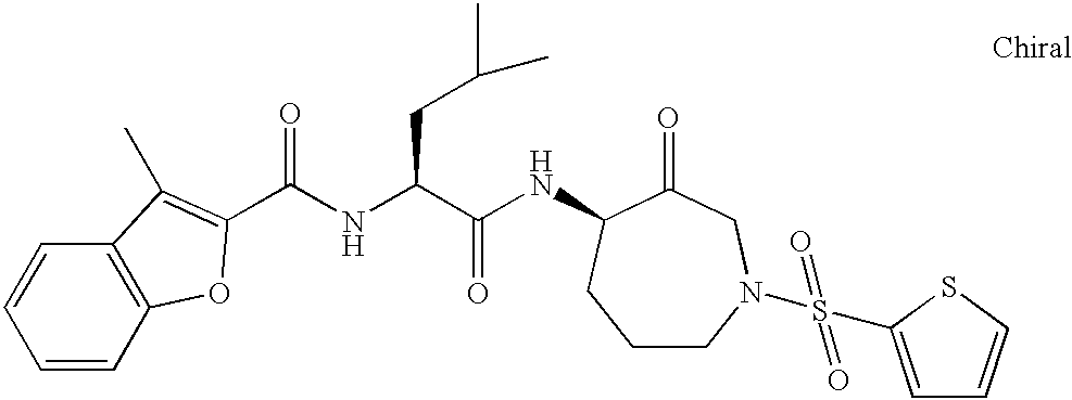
C1=CC2=C(C=C1)C(C)=C(C(=O)NC(C(NC1C(=O)CN(S(C3=CC=CS3)(=O)=O)CCC1)=O)CC(C)C)O2
